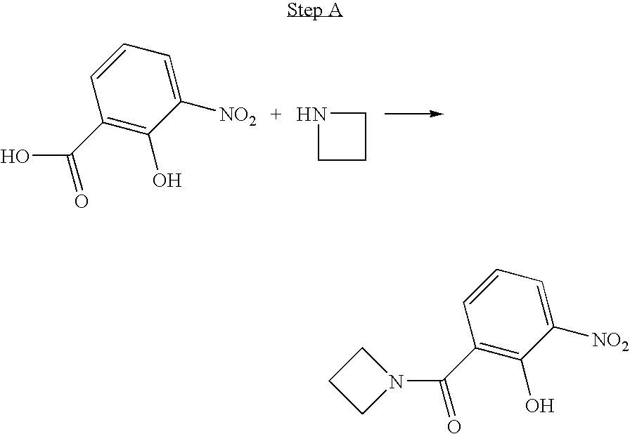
C1(C(=O)O)=C(O)C([NO2])=CC=C1.N1CCC1.C1(C(=O)N2CCC2)=C(O)C([NO2])=CC=C1
